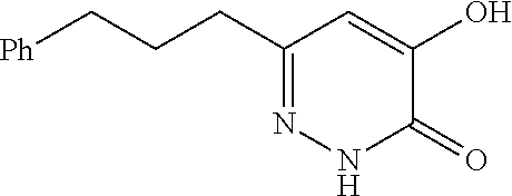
C1(CCC[Ph])=NNC(=O)C(O)=C1
